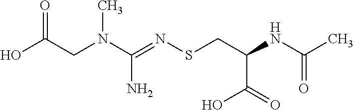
OC(CN(C(=NSCC(NC(C)=O)C(O)=O)N)C)=O
